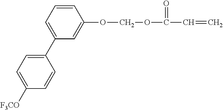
C1=C(C2=CC=C([F3CO])C=C2)C=C(OCOC(=O)C=C)C=C1
